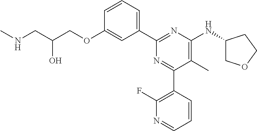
C1=CC=C(C2=NC(NC3COCC3)=C(C)C(C3=C(F)N=CC=C3)=N2)C=C1OCC(CNC)O
